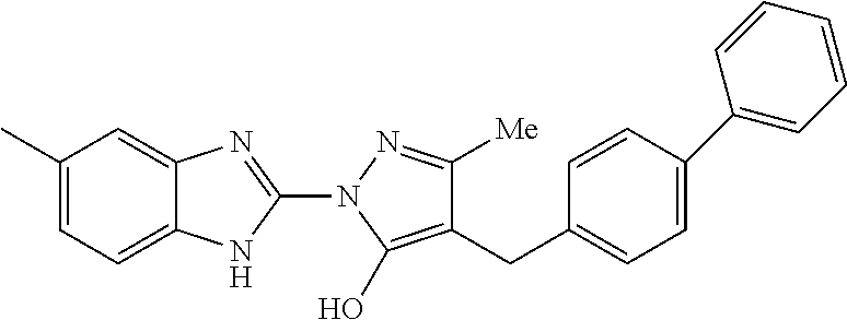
C1(C)=CC=C2C(=C1)N=C(N1C(O)=C(CC3=CC=C(C4=CC=CC=C4)C=C3)C([Me])=N1)N2
